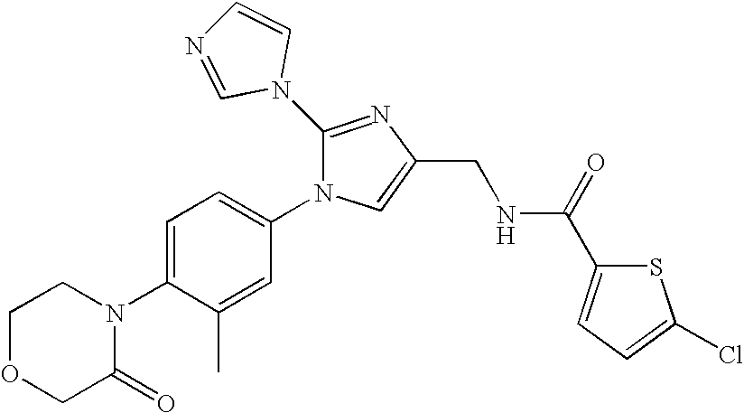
C1OCC(=O)N(C2=CC=C(N3C(N4C=CN=C4)=NC(CNC(C4=CC=C(Cl)S4)=O)=C3)C=C2C)C1
